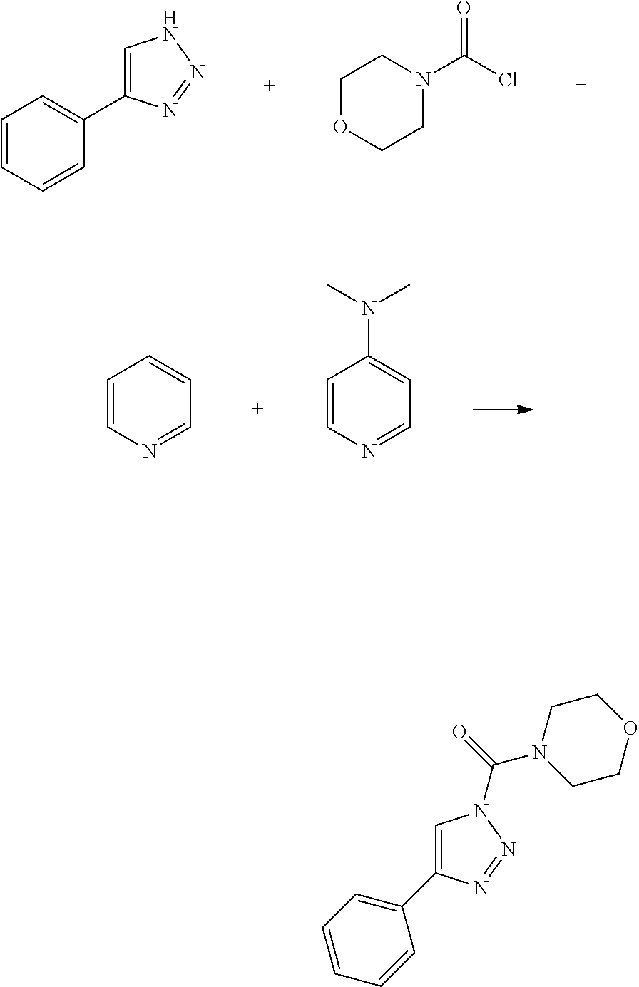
C1=CC=CC(C2=CNN=N2)=C1.C1OCCN(C(Cl)=O)C1.C1=CN=CC=C1.C1=CN=CC=C1N(C)C.C1=C(C2=CC=CC=C2)N=NN1C(=O)N1CCOCC1
